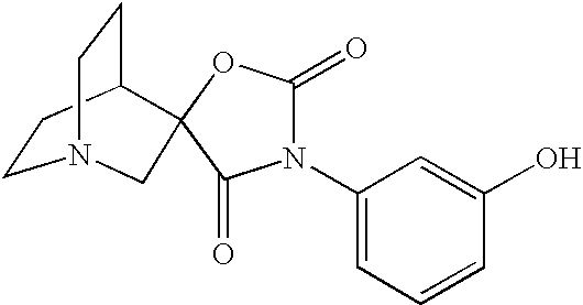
C1CC2CCN1CC21OC(=O)N(C2=CC=CC(O)=C2)C1=O
